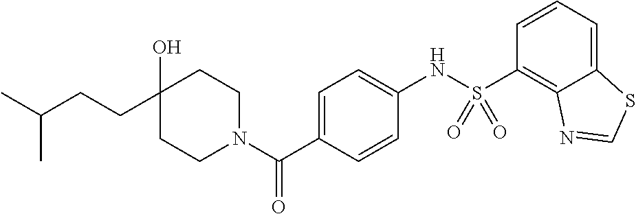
C1CN(C(C2=CC=C(NS(C3=C4C(=CC=C3)SC=N4)(=O)=O)C=C2)=O)CCC1(O)CCC(C)C
